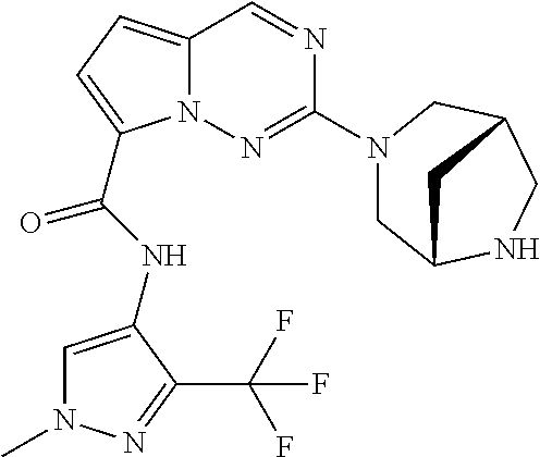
N1=CC2=CC=C(C(NC3=CN(C)N=C3C(F)(F)F)=O)N2N=C1N1CC2NCC(C1)C2
